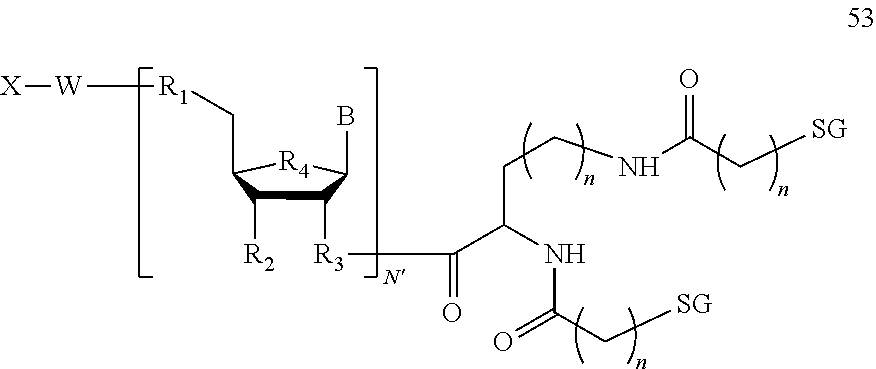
C1([R3]C(=O)C(NC(=O)C[SG])CCNC(C[SG])=O)C([R2])C(C[R1][W][X])[R4]C1B
